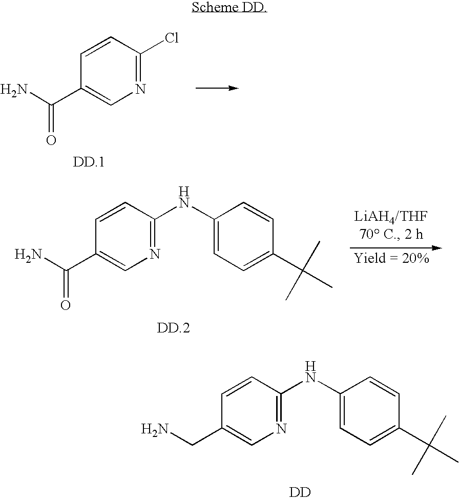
N1=C(NC2=CC=C(C(C)(C)C)C=C2)C=CC(CN)=C1.[DD].N1=C(Cl)C=CC(C(N)=O)=C1.N1=C(NC2=CC=C(C(C)(C)C)C=C2)C=CC(C(N)=O)=C1
